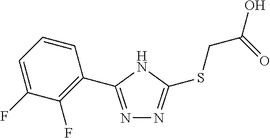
N1=C(C2=C(F)C(F)=CC=C2)NC(SCC(=O)O)=N1
